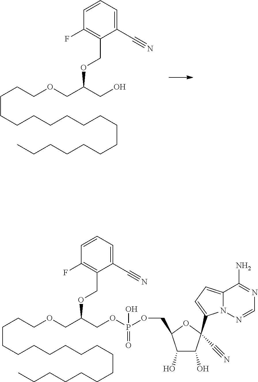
C(CCCCCCCCCCCCC)CCCCOCC(CO)OCC1=C(F)C=CC=C1C#N.C(C1(C2=CC=C3N2N=CN=C3N)C(O)C(O)C(COP(OCC(COCCCCCCCCCCCCCCCCCC)OCC2=C(F)C=CC=C2C#N)(=O)O)O1)#N
